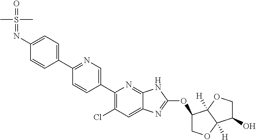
C1=CC(N=S(=O)(C)C)=CC=C1C1=NC=C(C2=C(Cl)C=C3C(=N2)NC(OC2COC4([H])C2([H])OCC4O)=N3)C=C1
